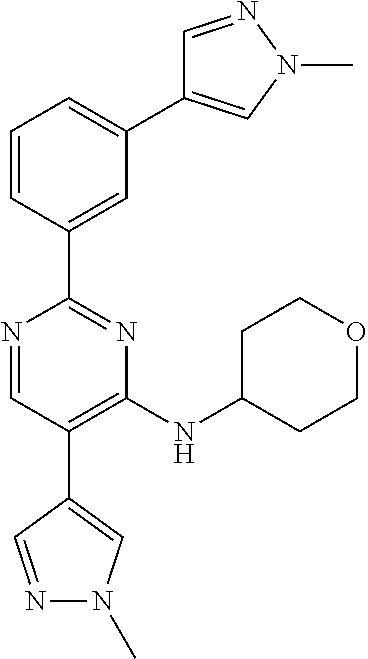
C1=C(C2=NC(NC3CCOCC3)=C(C3=CN(C)N=C3)C=N2)C=CC=C1C1=CN(C)N=C1
